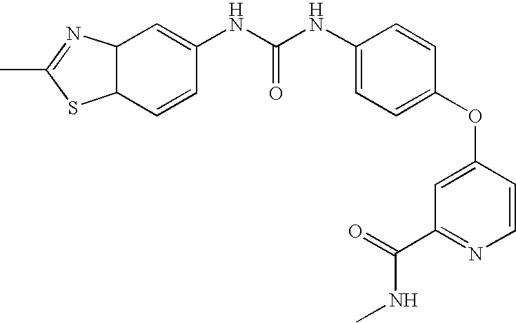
C12C(C=C(NC(NC3=CC=C(OC4=CC(C(=O)NC)=NC=C4)C=C3)=O)C=C1)N=C(C)S2
